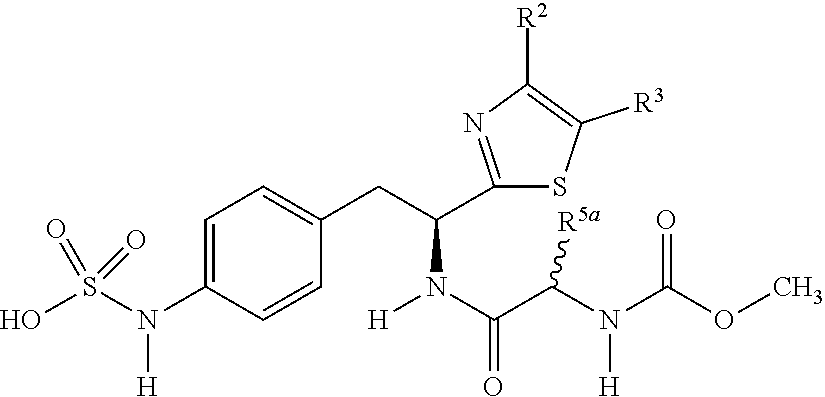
C1=C(N(S(O)(=O)=O)[H])C=CC(CC(C2=NC([R2])=C([R3])S2)N([H])C(=O)C([R5a])N([H])C(=O)OC)=C1
